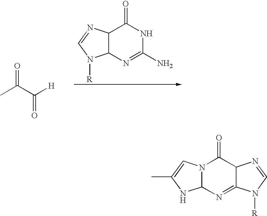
CC(C([H])=O)=O.C12C(N=CN1[R])C(=O)NC(N)=N2.C12N(C=C(C)N1)C(=O)C1C(=N2)N([R])C=N1
